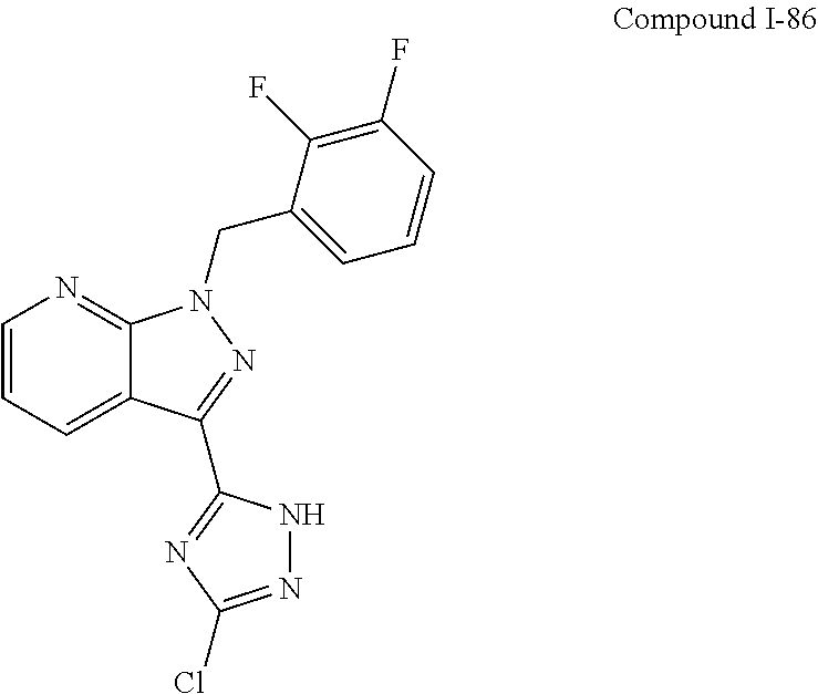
C1=CC=C2C(=N1)N(CC1=CC=CC(F)=C1F)N=C2C1=NC(Cl)=NN1
